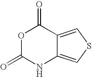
O1C(=O)NC2=CSC=C2C1=O
